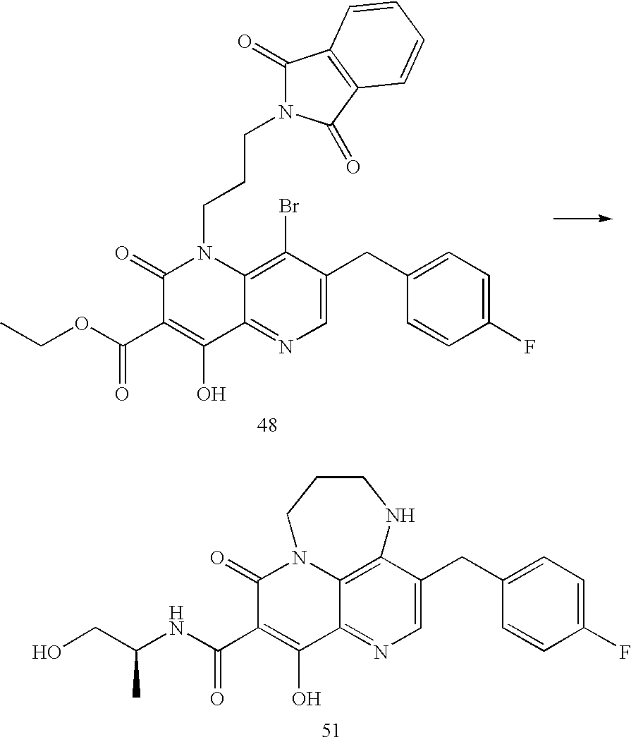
CCOC(C1=C(O)C2=NC=C(CC3=CC=C(F)C=C3)C(Br)=C2N(CCCN2C(=O)C3=C(C2=O)C=CC=C3)C1=O)=O.C12=NC=C(CC3=CC=C(F)C=C3)C3=C1N(C(=O)C(C(NC(CO)C)=O)=C2O)CCCN3
